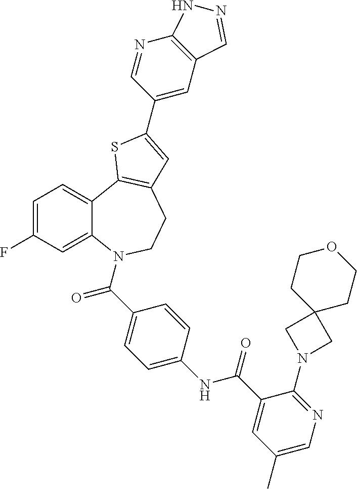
C1=C(F)C=C2C(=C1)C1=C(CCN2C(=O)C2=CC=C(NC(=O)C3=CC(C)=CN=C3N3CC4(C3)CCOCC4)C=C2)C=C(C2=CC3=C(N=C2)NN=C3)S1
